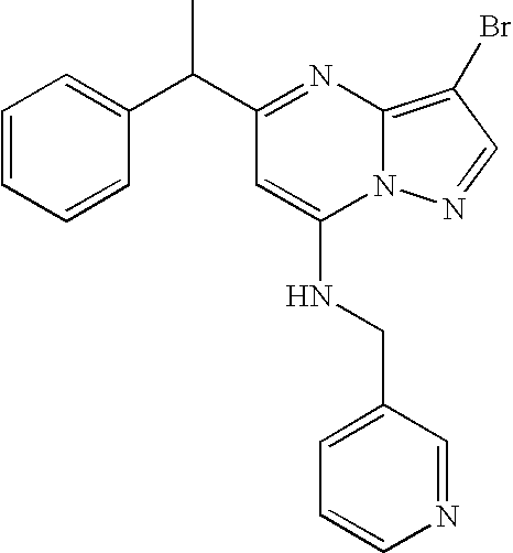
C1(C(C2=CC=CC=C2)C)=NC2=C(Br)C=NN2C(NCC2=CC=CN=C2)=C1
